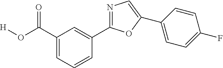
[H]OC(C1=CC=CC(C2=NC=C(C3=CC=C(F)C=C3)O2)=C1)=O
